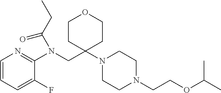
C1=CC=C(F)C(N(CC2(N3CCN(CCOC(C)C)CC3)CCOCC2)C(CC)=O)=N1
